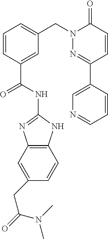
C12=C(NC(NC(C3=CC(CN4N=C(C5=CN=CC=C5)C=CC4=O)=CC=C3)=O)=N1)C=CC(CC(=O)N(C)C)=C2
